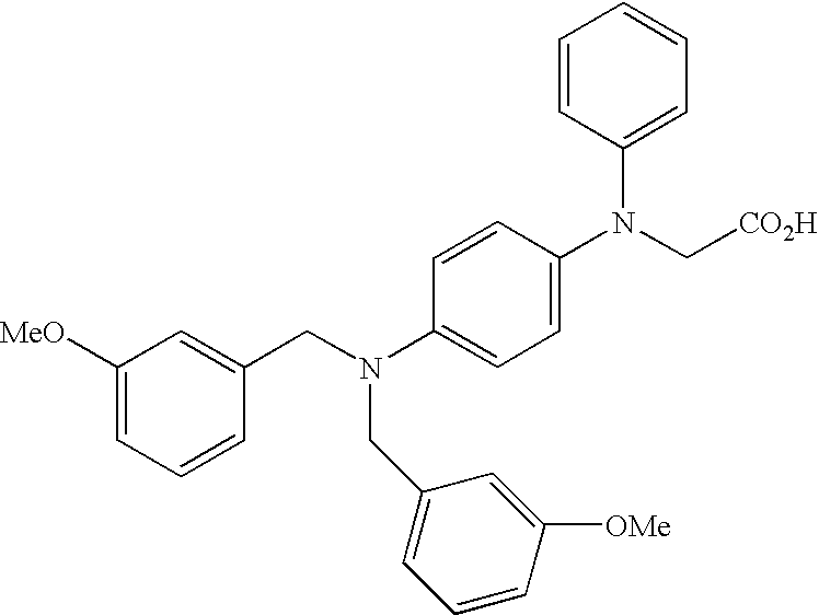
C1([MeO])=CC=CC(CN(CC2=CC=CC([OMe])=C2)C2=CC=C(N(C[CO2H])C3=CC=CC=C3)C=C2)=C1
